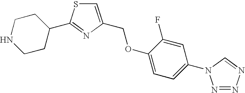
C1=C(COC2=CC=C(N3N=NN=C3)C=C2F)N=C(C2CCNCC2)S1
